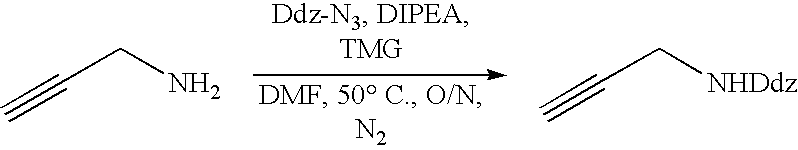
C#CCN.C#CC[NHDdz]
